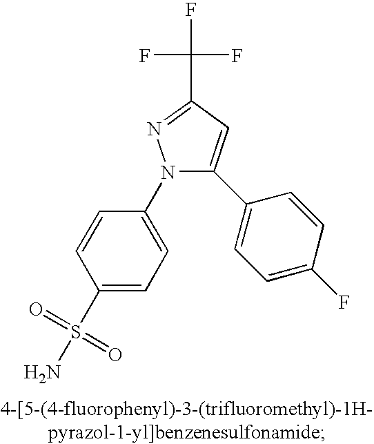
N1(C2=CC=C(S(N)(=O)=O)C=C2)C(C2=CC=C(F)C=C2)=CC(C(F)(F)F)=N1
